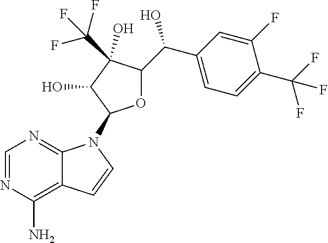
C1=NC(N)=C2C(=N1)N(C1OC(C(C3=CC=C(C(F)(F)F)C(F)=C3)O)C(O)(C(F)(F)F)C1O)C=C2
